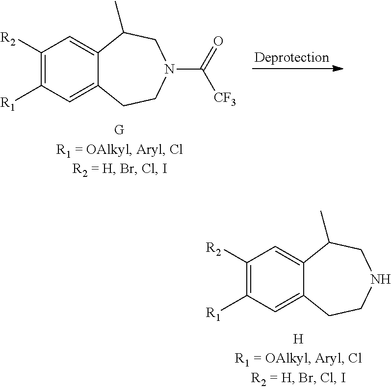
C1([R2])=C([R1])C=C2C(=C1)C(C)CN(C([CF3])=O)CC2.C1([R2])=C([R1])C=C2C(=C1)C(C)CNCC2
